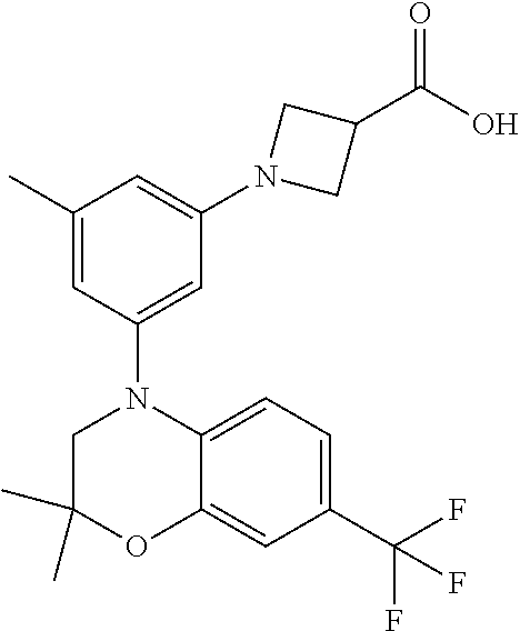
C1(C)=CC(N2CC(C)(C)OC3=CC(C(F)(F)F)=CC=C23)=CC(N2CC(C(O)=O)C2)=C1
